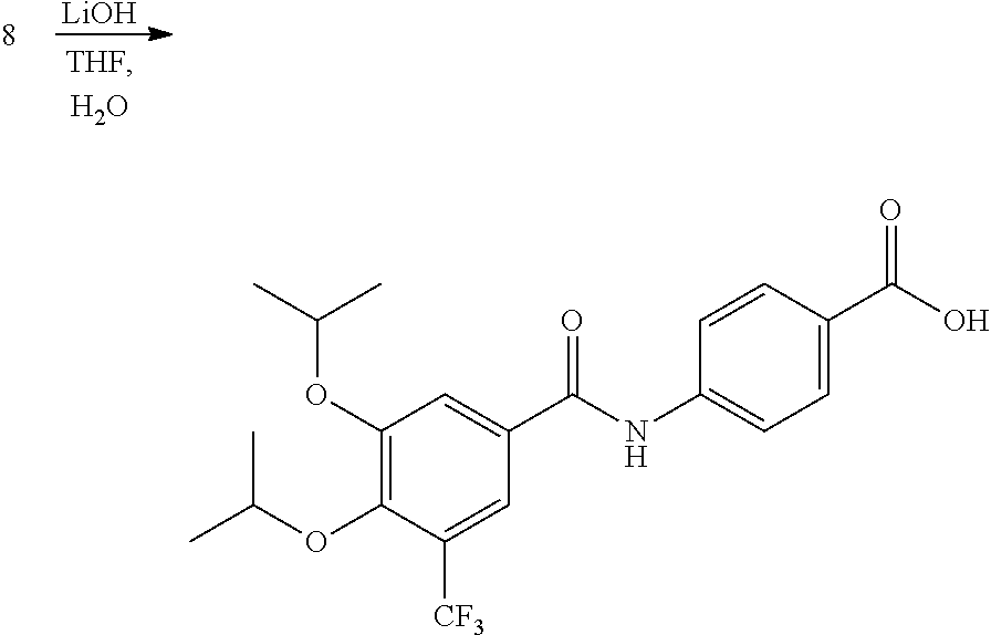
[LiOH].C1(OC(C)C)=C(OC(C)C)C([CF3])=CC(C(NC2=CC=C(C(O)=O)C=C2)=O)=C1
